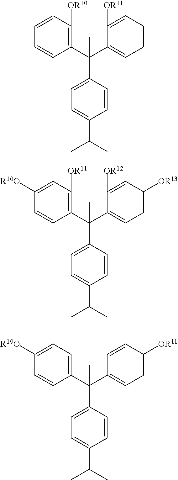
C1(C(C2=CC=C([OR13])C=C2[OR12])(C2=CC=C(C(C)C)C=C2)C)=C([OR11])C=C([R10O])C=C1.C1(C(C2=CC=CC=C2[OR11])(C2=CC=C(C(C)C)C=C2)C)=C([OR10])C=CC=C1.C1(C(C2=CC=C([OR11])C=C2)(C2=CC=C(C(C)C)C=C2)C)=CC=C([R10O])C=C1
